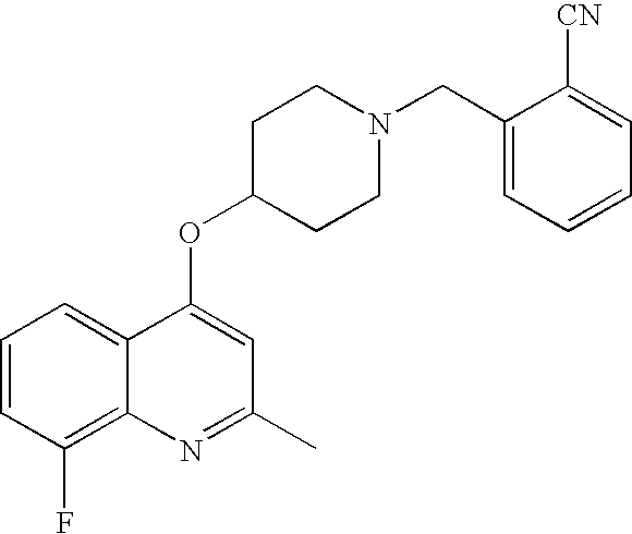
C1=CC(F)=C2C(=C1)C(OC1CCN(CC3=CC=CC=C3[CN])CC1)=CC(C)=N2
